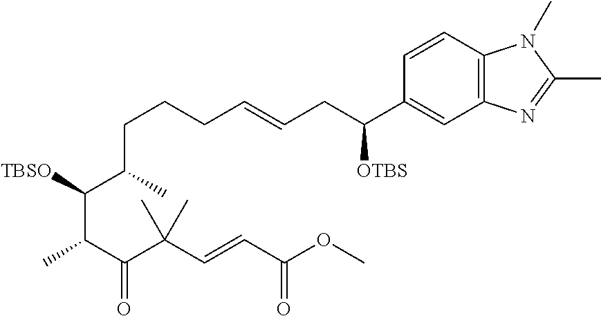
C(CCC=CCC(C1=CC2=C(C=C1)N(C)C(C)=N2)[OTBS])C(C(C(C)C(C(C=CC(OC)=O)(C)C)=O)[TBSO])C
